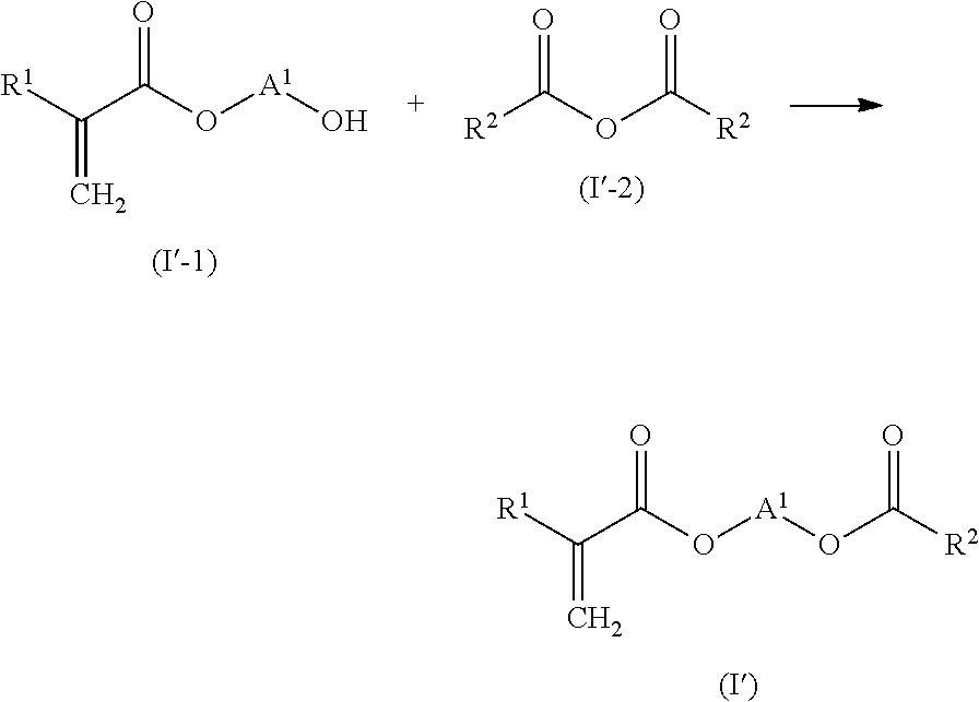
[R2]C(OC([R2])=O)=O.[R1]C(C(O[A1]O)=O)=C.[R1]C(C(O[A1]OC([R2])=O)=O)=C
